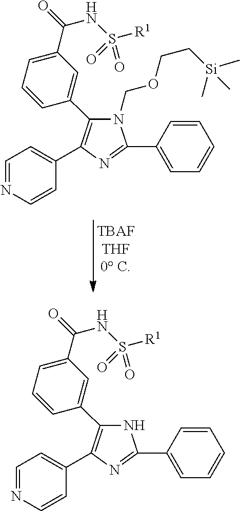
C1=C(C2=NC(C3=CC=NC=C3)=C(C3=CC(C(=O)NS([R1])(=O)=O)=CC=C3)N2COCC[Si](C)(C)C)C=CC=C1.C1=C(C2=NC(C3=CC=NC=C3)=C(C3=CC(C(=O)NS([R1])(=O)=O)=CC=C3)N2)C=CC=C1
